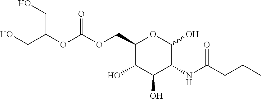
O(CC1C(O)C(O)C(NC(CCC)=O)C(O)O1)C(=O)OC(CO)CO
